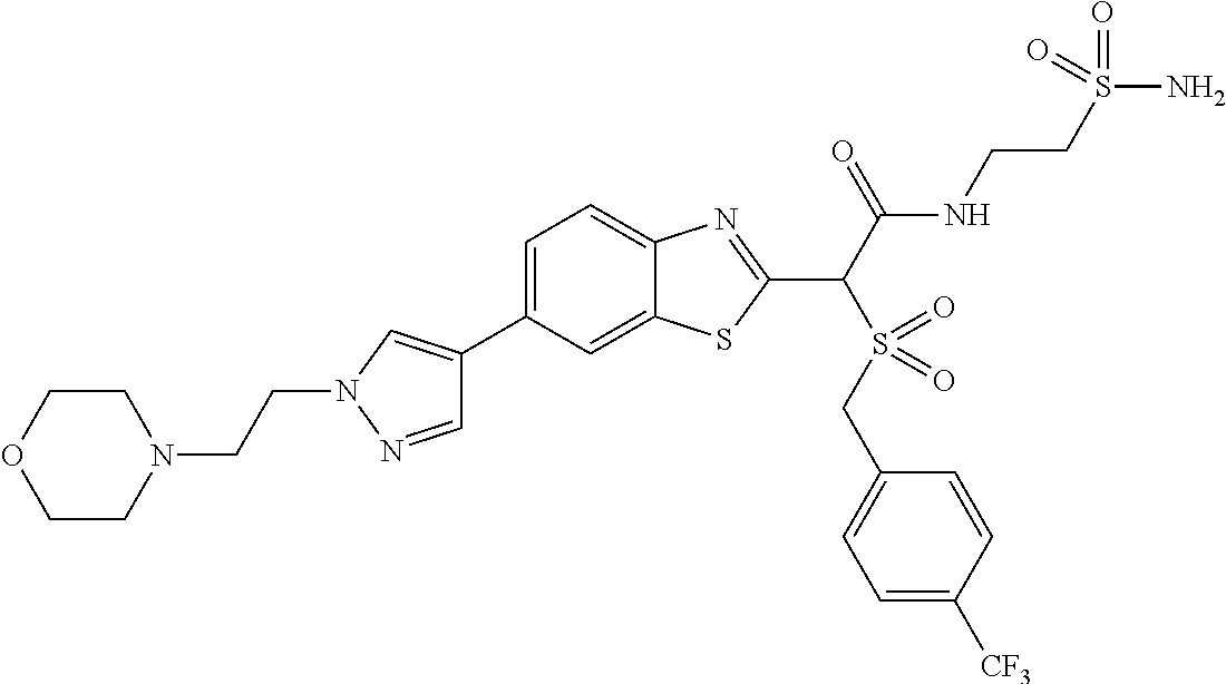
C1(C2=CN(CCN3CCOCC3)N=C2)=CC=C2C(=C1)SC(C(C(NCCS(N)(=O)=O)=O)S(=O)(CC1=CC=C([CF3])C=C1)=O)=N2
